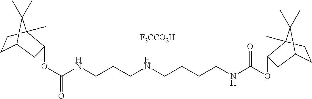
[F3CCO2H].O(C(NCCCNCCCCNC(OC1CC2CCC1(C)C2(C)C)=O)=O)C1CC2CCC1(C)C2(C)C
